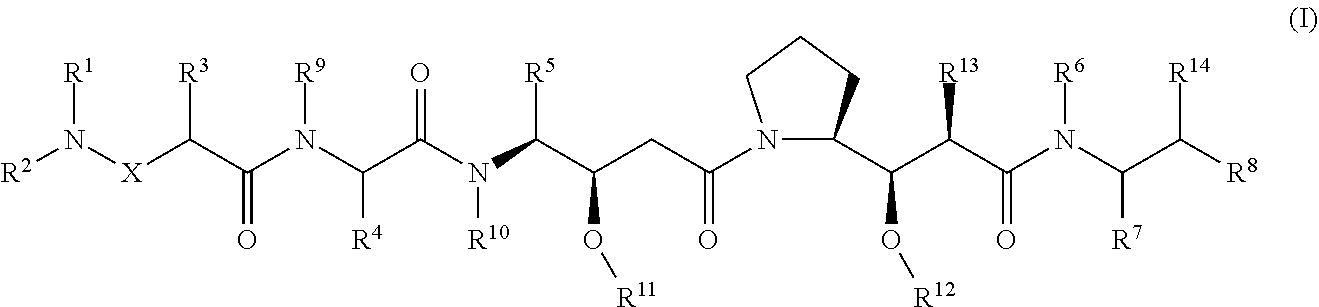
[R2]N([X]C(C(N(C(C(N(C(C(CC(N1C(C(C(C(N(C(C([R8])[R14])[R7])[R6])=O)[R13])O[R12])CCC1)=O)O[R11])[R5])[R10])=O)[R4])[R9])=O)[R3])[R1]
